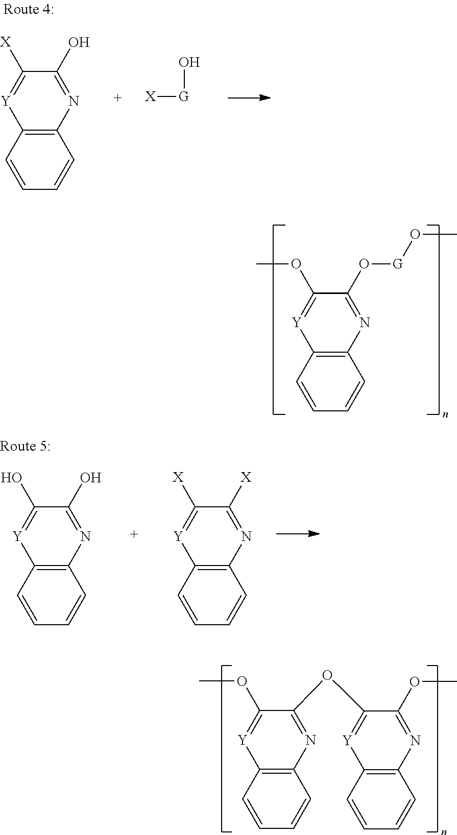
C12=C(N=C(O)C([X])=[Y]1)C=CC=C2.[X][G]O.C1=CC2=C(C=C1)N=C(O[G]OC)C(OC)=[Y]2.C12=C(N=C(O)C(O)=[Y]1)C=CC=C2.C12=C(N=C([X])C([X])=[Y]1)C=CC=C2.C12=C(N=C(OC3=[Y]C4=C(N=C3OC)C=CC=C4)C(OC)=[Y]1)C=CC=C2
